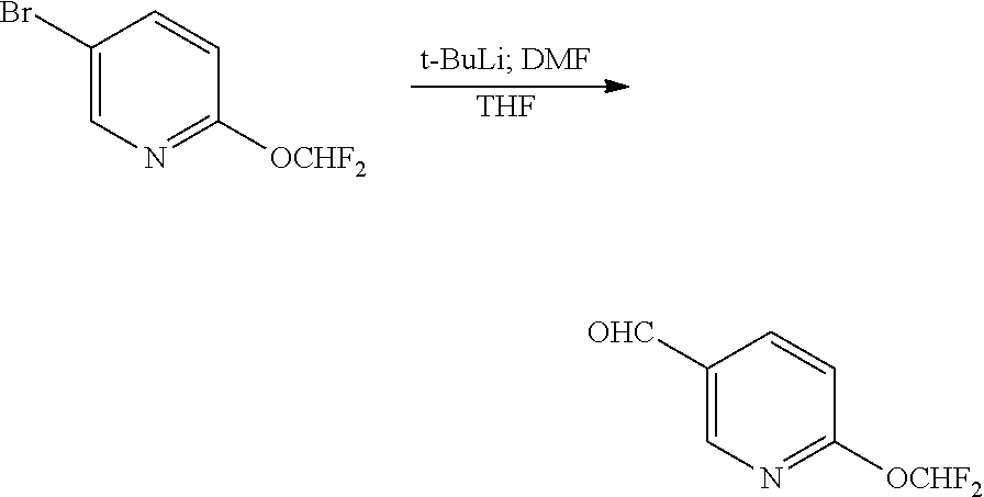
[THF].C1(Br)=CN=C([OCHF2])C=C1.C1([OHC])=CN=C([OCHF2])C=C1
